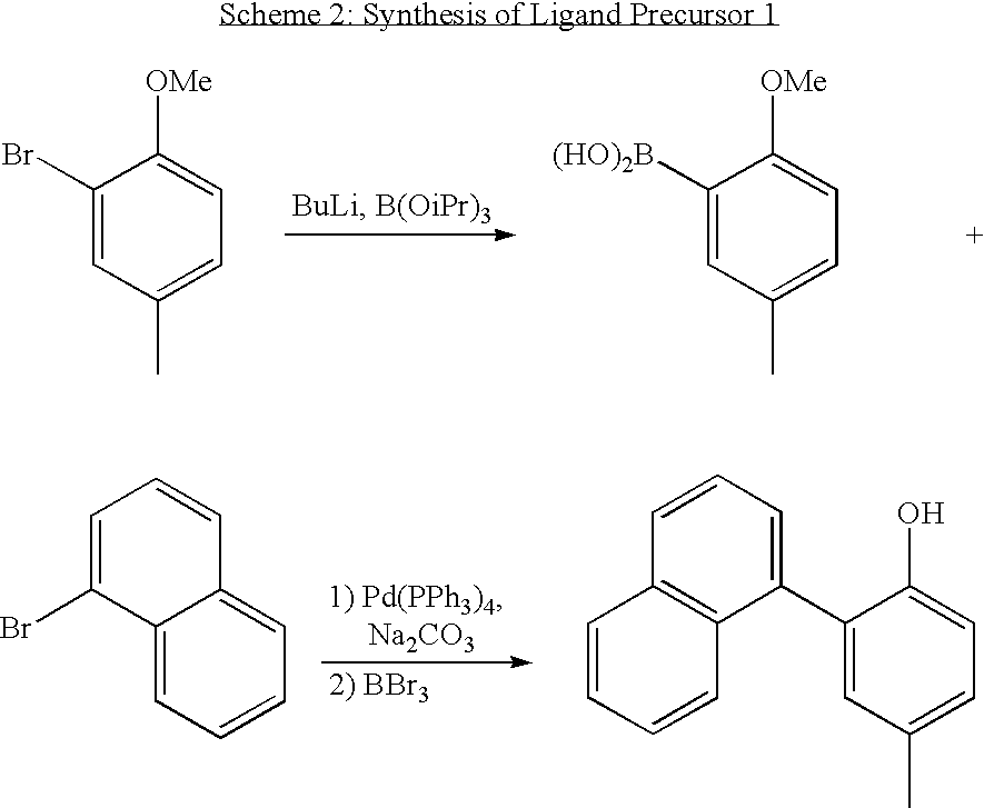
C1(Br)=CC(C)=CC=C1[OMe].C1([(HO)2B])=CC(C)=CC=C1[OMe].C12=CC=CC=C1C=CC=C2Br.C1(C2=CC(C)=CC=C2O)=CC=CC2=C1C=CC=C2
